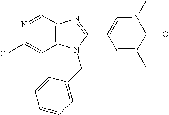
N1=CC2=C(C=C1Cl)N(CC1=CC=CC=C1)C(C1=CN(C)C(=O)C(C)=C1)=N2
